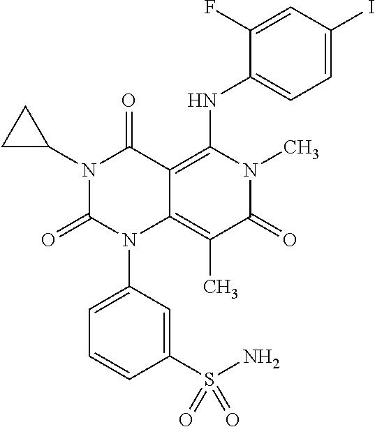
C1(S(N)(=O)=O)=CC(N2C3=C(C)C(=O)N(C)C(NC4=CC=C(I)C=C4F)=C3C(=O)N(C3CC3)C2=O)=CC=C1
